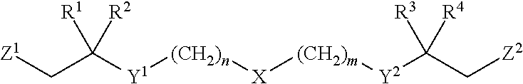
[Z1]CC([Y1][(CH2)n][X][(CH2)m][Y2]C(C[Z2])([R3])[R4])([R1])[R2]
